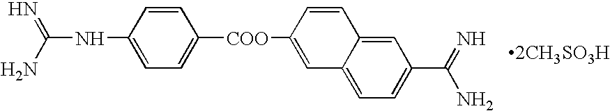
C(NC1=CC=C([COO]C2=CC3=CC=C(C(=N)N)C=C3C=C2)C=C1)(N)=N
